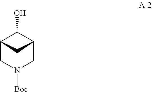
C12CN([Boc])CC(C1O)C2
